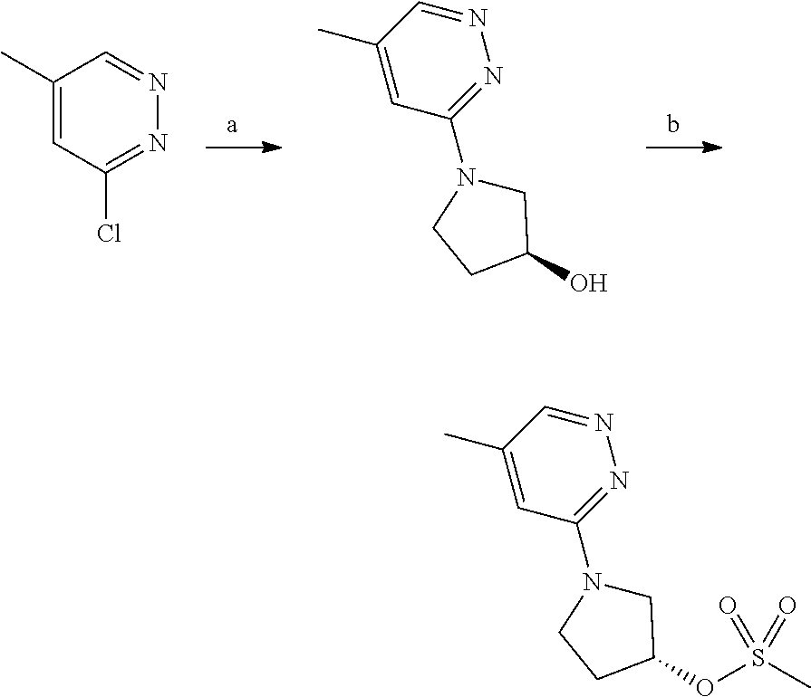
C1(C)=CC(Cl)=NN=C1.C1(C)=CC(N2CC(O)CC2)=NN=C1.C1(C)=CC(N2CC(OS(C)(=O)=O)CC2)=NN=C1
